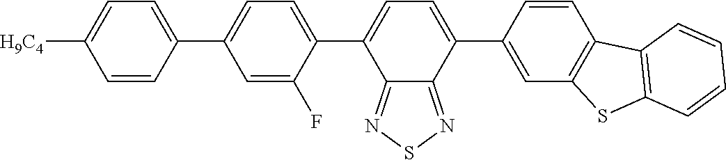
C12=NSN=C1C(C1=CC3=C(C=C1)C1=C(S3)C=CC=C1)=CC=C2C1=CC=C(C2=CC=C([H9C4])C=C2)C=C1F
